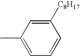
C1(C)=CC=CC([C8H17])=C1
